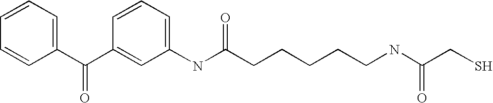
C1=CC=C(C(C2=CC(NC(CCCCCNC(CS)=O)=O)=CC=C2)=O)C=C1
